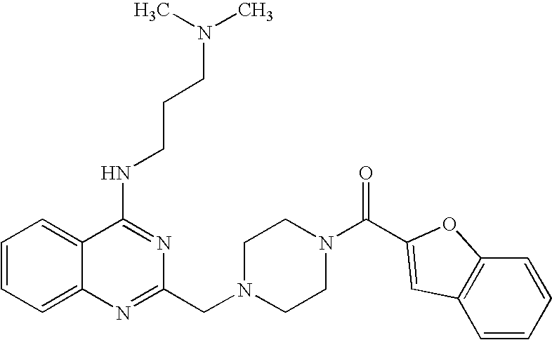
C1=CC=C2C(=C1)C(NCCCN(C)C)=NC(CN1CCN(C(C3=CC4=C(C=CC=C4)O3)=O)CC1)=N2
